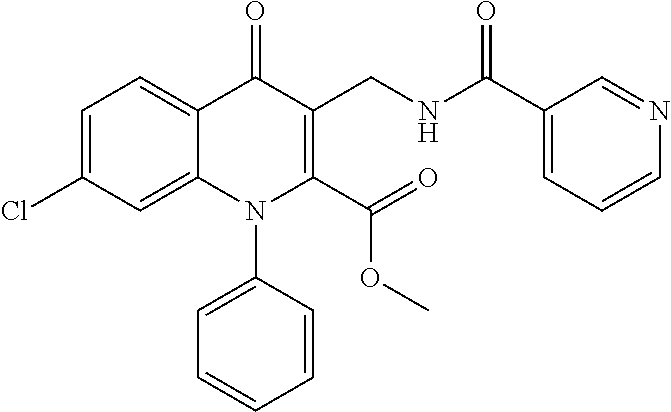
C1=C(Cl)C=C2C(=C1)C(=O)C(CNC(=O)C1=CC=CN=C1)=C(C(=O)OC)N2C1=CC=CC=C1
